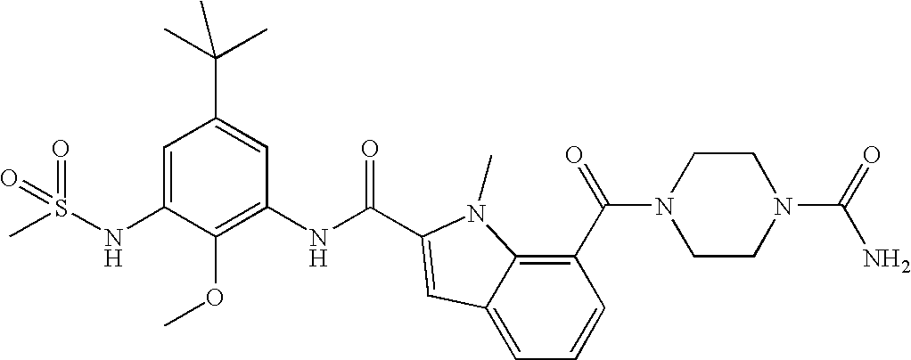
C1=C(NS(C)(=O)=O)C(OC)=C(NC(=O)C2=CC3=CC=CC(C(=O)N4CCN(C(=O)N)CC4)=C3N2C)C=C1C(C)(C)C
